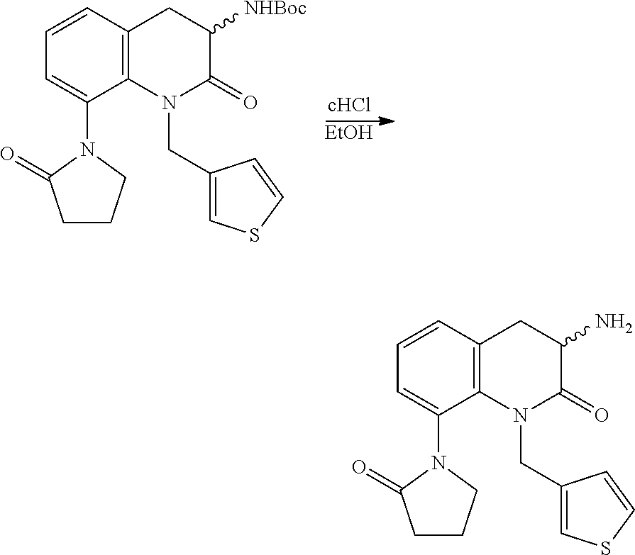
C1=CC2=C(C(N3C(=O)CCC3)=C1)N(CC1=CSC=C1)C(=O)C([NHBoc])C2.[EtOH].C1=CC2=C(C(N3C(=O)CCC3)=C1)N(CC1=CSC=C1)C(=O)C(N)C2
